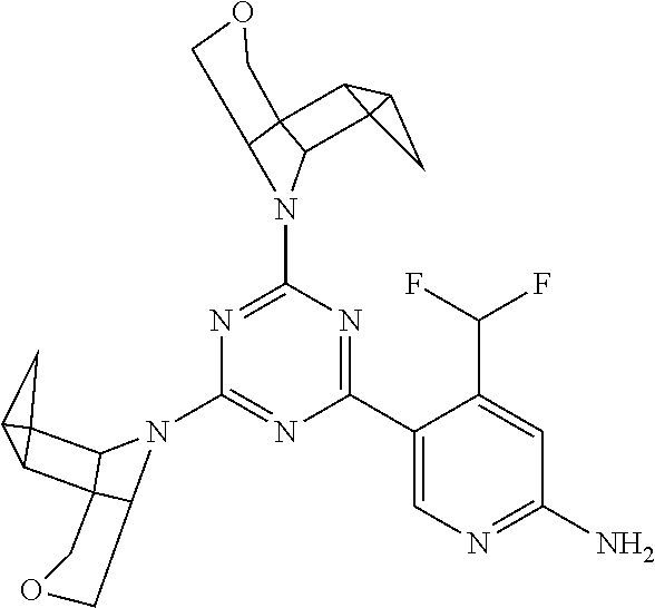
N1(C2=NC(N3C4C5(C3C36C5C3C6)COC4)=NC(C3=CN=C(N)C=C3C(F)F)=N2)C2C3(C1C14C3C1C4)COC2
